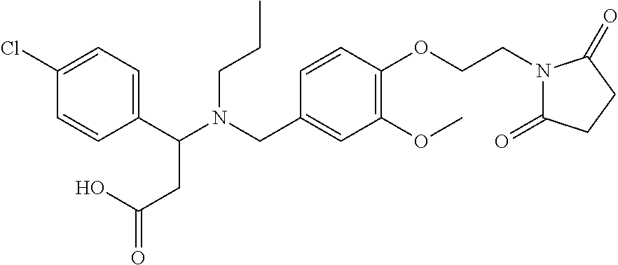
N(CC1=CC(OC)=C(OCCN2C(=O)CCC2=O)C=C1)(C(C1=CC=C(Cl)C=C1)CC(=O)O)CCC
